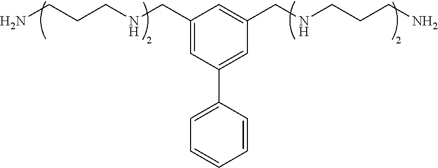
NCCCNCC1=CC(C2=CC=CC=C2)=CC(CNCCCN)=C1
